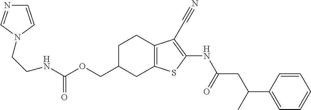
C(C1CC2=C(CC1)C(C#N)=C(NC(CC(C1=CC=CC=C1)C)=O)S2)OC(NCCN1C=NC=C1)=O
